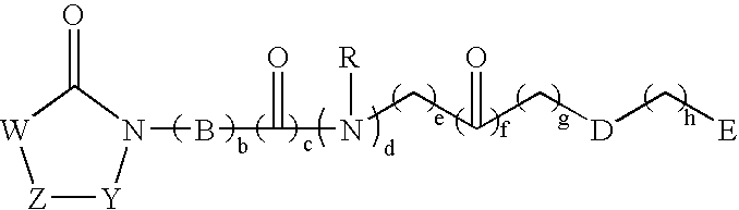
[Z]1[Y]N(BC(N(CC(C[D]C[E])=O)[R])=O)C(=O)[W]1
